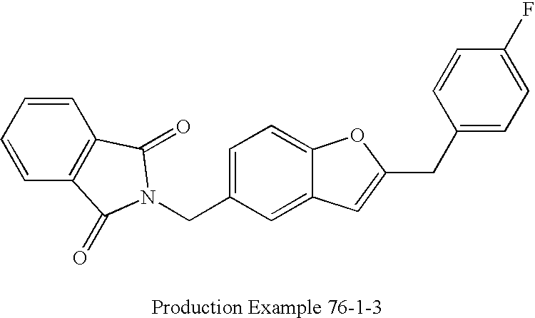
C1=C(CN2C(=O)C3=C(C=CC=C3)C2=O)C=C2C(=C1)OC(CC1=CC=C(F)C=C1)=C2
